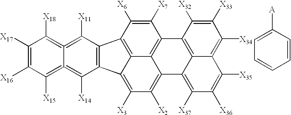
C12=C(C([X11])=C3=C([X18])C([X17])=C([X16])C([X15])=C3=C1[X14])C1=C3C4=C(C([X7])=C1[X6])C1=C5C(=C([X37])C([X36])=C([X35])C5=C([X34])C([X33])=C1[X32])C4=C([X2])C([X3])=C23.C1=CC([A])=CC=C1
